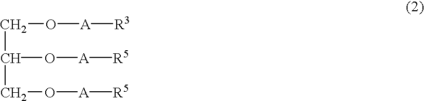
C(O[A][R3])C(CO[A][R5])O[A][R5]
